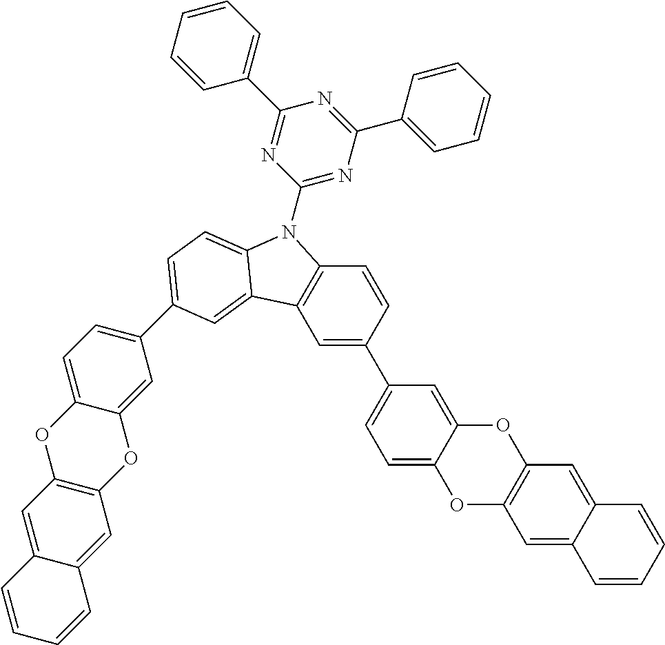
C12=C(C=C(C3=CC=C4C(=C3)OC3=C(O4)C=C4C(=C3)C=CC=C4)C=C1)C1=CC(C3=CC=C4C(=C3)OC3=C(O4)C=C4C(=C3)C=CC=C4)=CC=C1N2C1=NC(C2=CC=CC=C2)=NC(C2=CC=CC=C2)=N1
